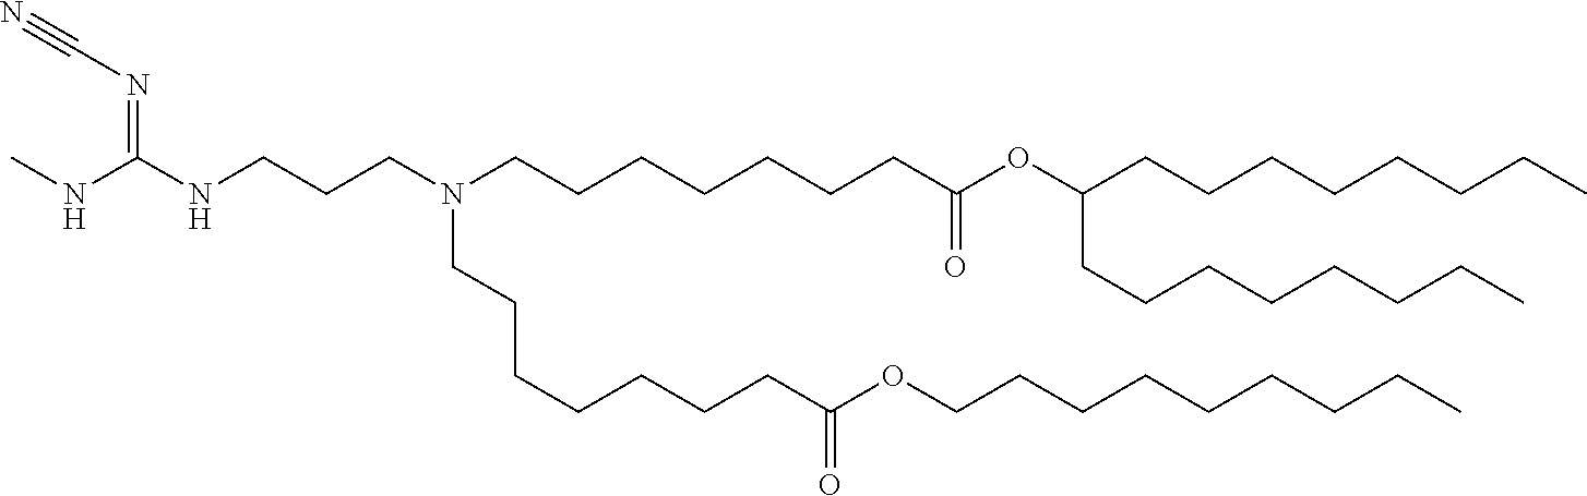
C(C(=O)OCCCCCCCCC)CCCCCCN(CCCCCCCC(OC(CCCCCCCC)CCCCCCCC)=O)CCCNC(=NC#N)NC
